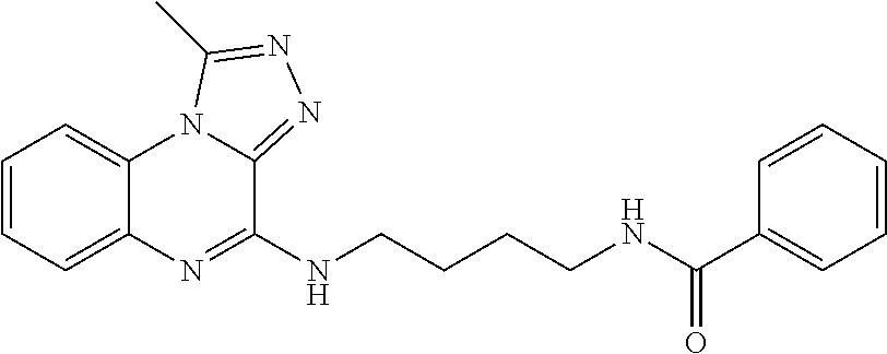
C1=CC=C2C(=C1)N1C(=NN=C1C)C(NCCCCNC(C1=CC=CC=C1)=O)=N2
